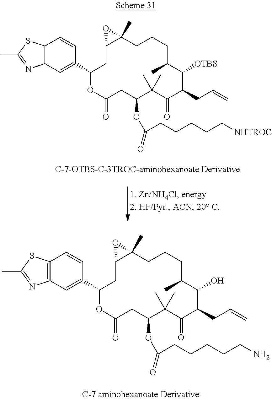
C12=C(C=C(C3CC4C(C)(CCCC(C)C([OTBS])C(CC=C)C(=O)C(C)(C)C(OC(CCCCC[NHTROC])=O)CC(=O)O3)O4)C=C1)N=C(C)S2.C12=C(C=C(C3CC4C(C)(CCCC(C)C(O)C(CC=C)C(=O)C(C)(C)C(OC(CCCCCN)=O)CC(=O)O3)O4)C=C1)N=C(C)S2
